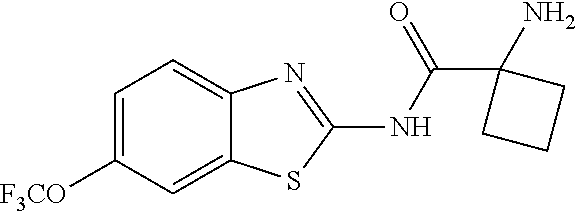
C1=C([F3CO])C=C2C(=C1)N=C(NC(=O)C1(N)CCC1)S2
